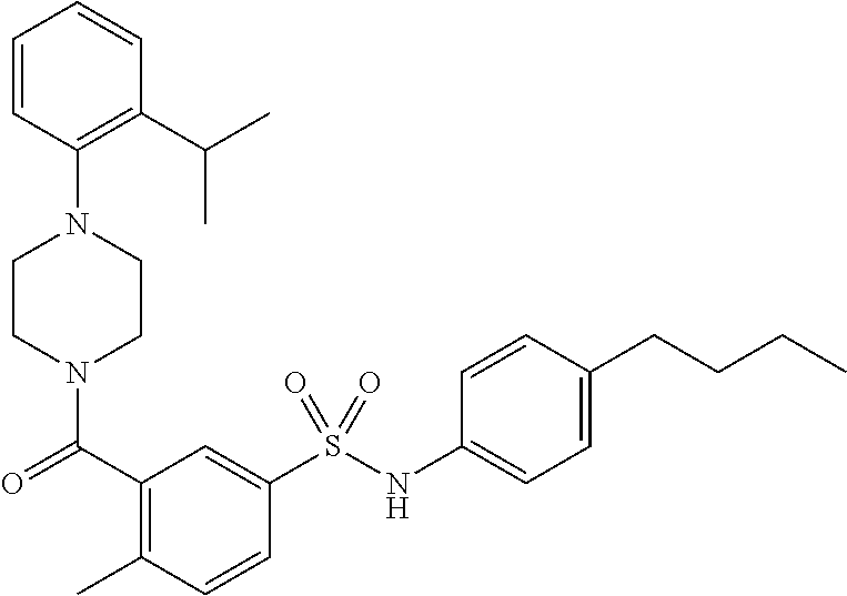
C(=O)(C1=C(C)C=CC(S(NC2=CC=C(CCCC)C=C2)(=O)=O)=C1)N1CCN(C2=C(C(C)C)C=CC=C2)CC1
